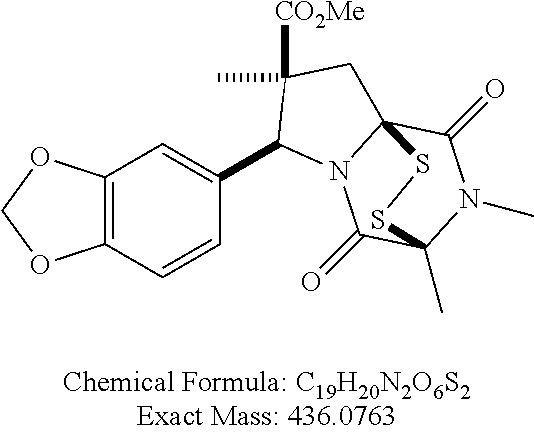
C1(C2=CC3=C(OCO3)C=C2)N2C3(CC1(C)[CO2Me])C(=O)N(C)C(C)(C2=O)SS3
